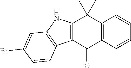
C12=C(C=CC=C1)C(=O)C1=C(C2(C)C)NC2=C1C=CC(Br)=C2
